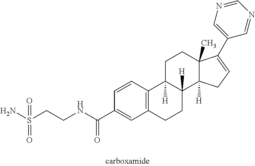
C1C2([H])C([H])(C3([H])C(C)(C1)C(C1=CN=CN=C1)=CC3)CCC1=C2C=CC(C(NCCS(N)(=O)=O)=O)=C1
